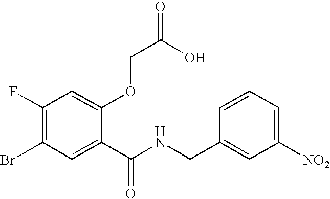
C1(F)=C(Br)C=C(C(NCC2=CC([NO2])=CC=C2)=O)C(OCC(O)=O)=C1
